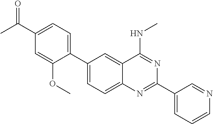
C1(C2=CC=C(C(C)=O)C=C2OC)=CC=C2C(=C1)C(NC)=NC(C1=CC=CN=C1)=N2
